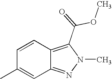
C1=CC2=C(C(=O)OC)N(C)N=C2C=C1C
